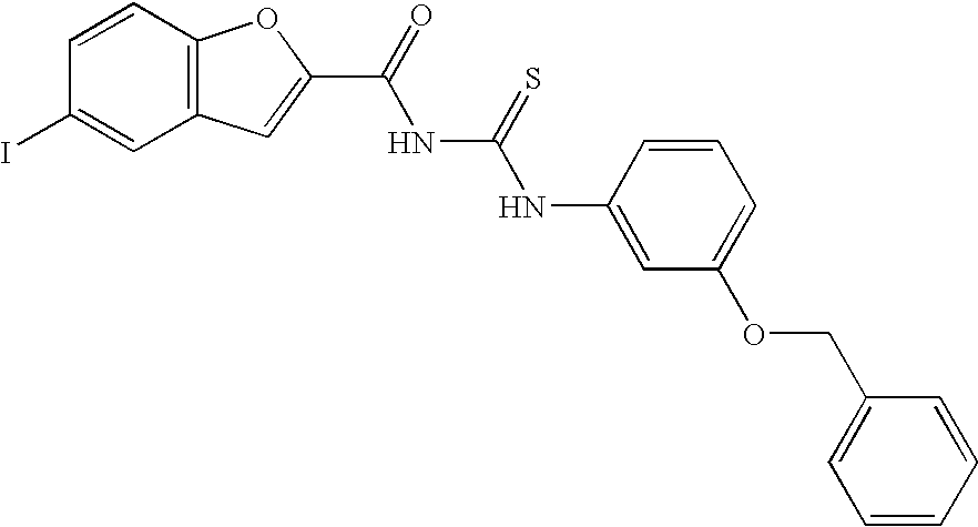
C1=CC2=C(C=C1I)C=C(C(NC(NC1=CC(OCC3=CC=CC=C3)=CC=C1)=S)=O)O2
